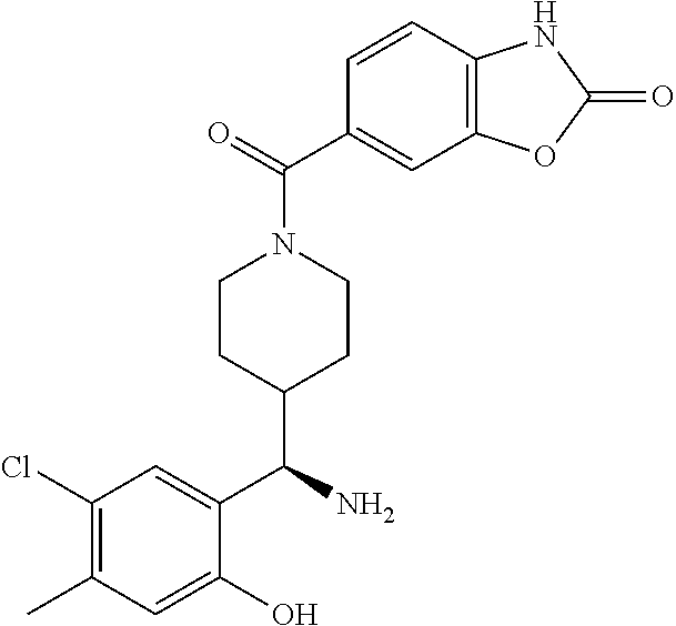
C1(Cl)=C(C)C=C(O)C(C(N)C2CCN(C(=O)C3=CC4=C(C=C3)NC(=O)O4)CC2)=C1
